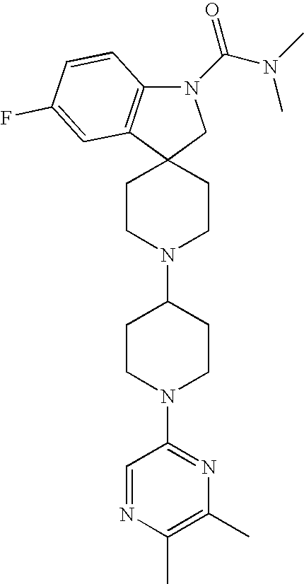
C12(CCN(C3CCN(C4=NC(C)=C(C)N=C4)CC3)CC1)CN(C(N(C)C)=O)C1=C2C=C(F)C=C1
